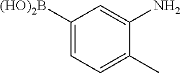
C1([(HO)2B])=CC=C(C)C(N)=C1
